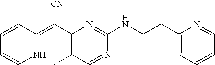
C1=CC(=C(C2=C(C)C=NC(NCCC3=CC=CC=N3)=N2)[CN])NC=C1
